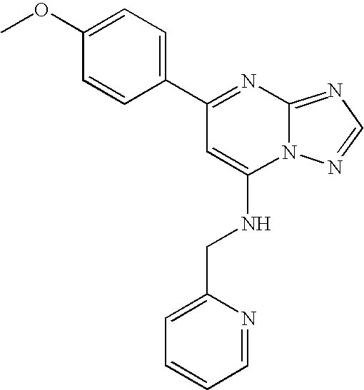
C1(C2=CC=C(OC)C=C2)=NC2=NC=NN2C(NCC2=CC=CC=N2)=C1
